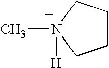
C1CCN(C)([H])C1
